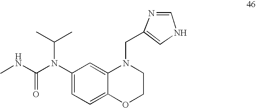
C1=C(N(C(NC)=O)C(C)C)C=C2C(=C1)OCCN2CC1=CNC=N1
